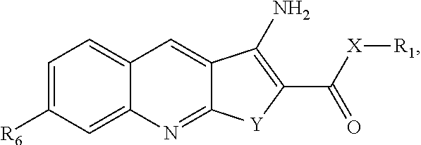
C12=CC=C([R6])C=C1N=C1C(=C2)C(N)=C(C([X][R1])=O)[Y]1
